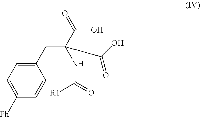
C1(CC(C(=O)O)(NC(=O)[R1])C(O)=O)=CC=C([Ph])C=C1
